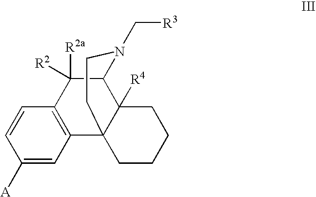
C1=CC([A])=CC2=C1C([R2a])([R2])C1C3([R4])C2(CCCC3)CCN1C[R3]
